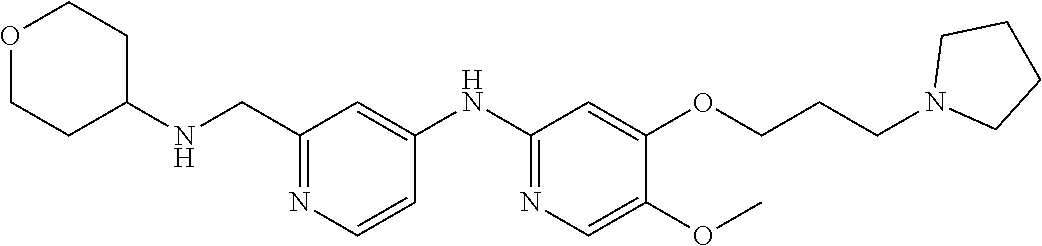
C1(CNC2CCOCC2)=NC=CC(NC2=NC=C(OC)C(OCCCN3CCCC3)=C2)=C1
